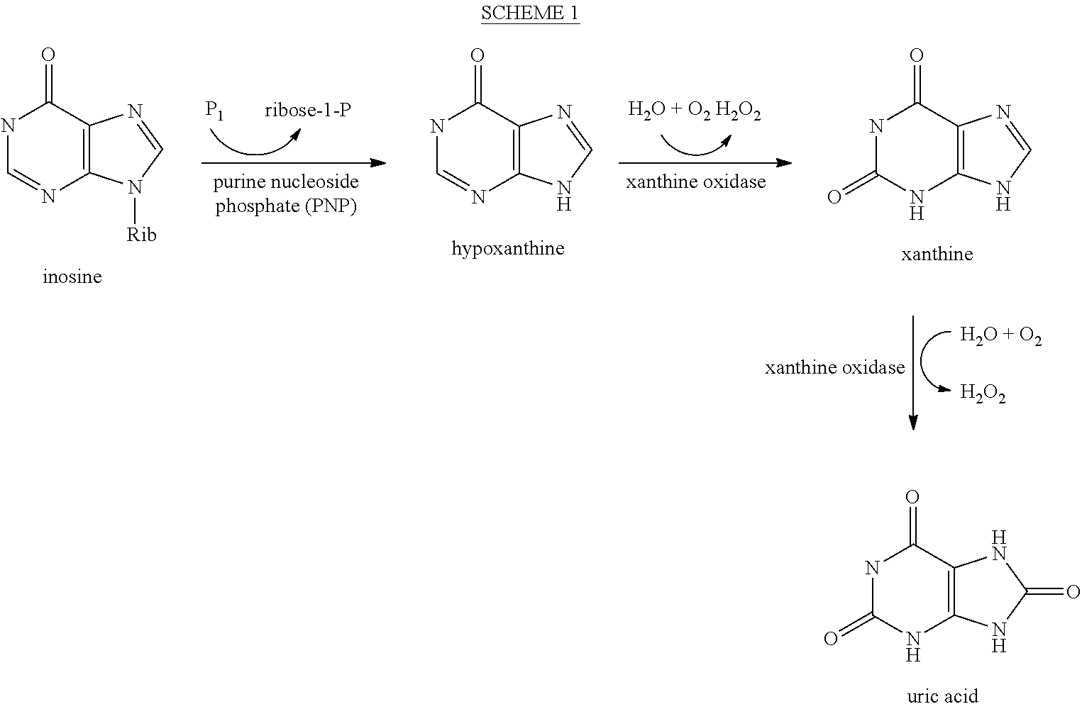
N1C=NC2=C(C1=O)N=CN2[Rib].[P1].N1C=NC2=C(C1=O)N=CN2.N1C(=O)NC2=C(C1=O)N=CN2.[H2O2].N1C(=O)NC2=C(C1=O)NC(=O)N2
